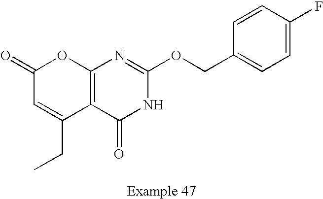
C12=C(C(=O)NC(OCC3=CC=C(F)C=C3)=N1)C(CC)=CC(=O)O2
